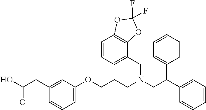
C(CC1=CC(OCCCN(CC(C2=CC=CC=C2)C2=CC=CC=C2)CC2=CC=CC3=C2OC(F)(F)O3)=CC=C1)(O)=O
